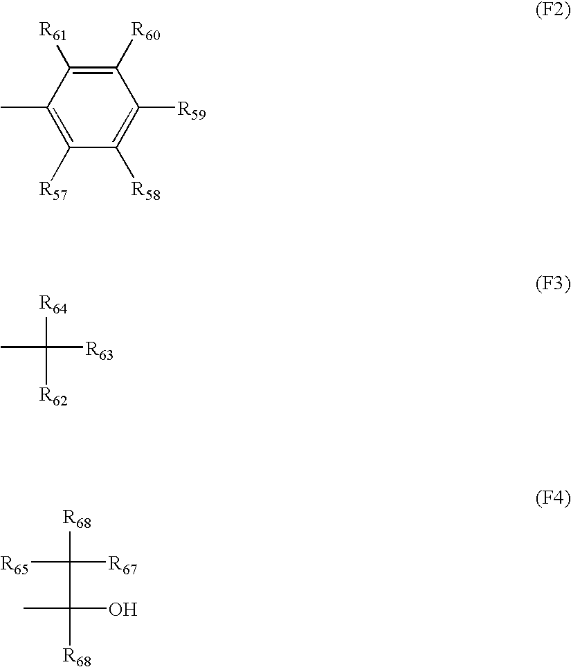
C1([R57])=C(C)C([R61])=C([R60])C([R59])=C1[R58].CC([R63])([R64])[R62].[R68]C(C([R68])(O)C)([R67])[R65]
